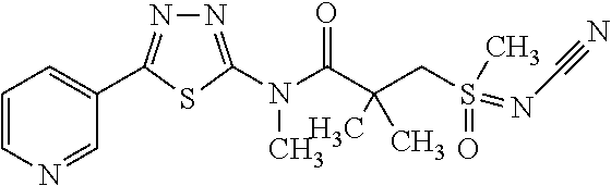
N1=C(N(C(C(CS(=NC#N)(C)=O)(C)C)=O)C)SC(C2=CC=CN=C2)=N1
